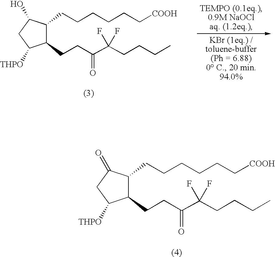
C1(CCC(=O)C(CCCC)(F)F)C(CCCCCC[COOH])C(O)CC1[THPO].C1(CCC(=O)C(CCCC)(F)F)C(CCCCCC[COOH])C(=O)CC1[THPO]
